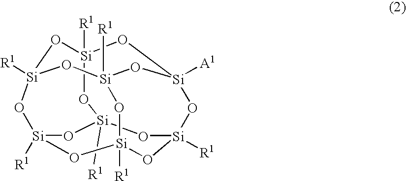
[Si]12([R1])O[Si]3([R1])O[Si]4([R1])O[Si]([R1])(O[Si]5([R1])O[Si]([R1])(O4)O[Si]([A1])(O3)O[Si]([R1])(O5)O1)O2
